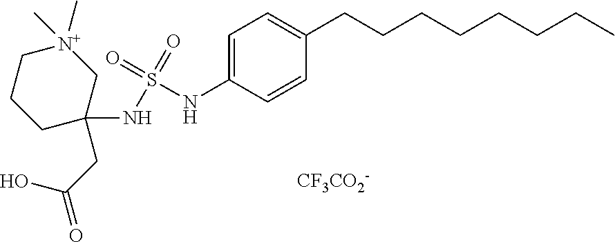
[CF3CO2-].S(NC1=CC=C(CCCCCCCC)C=C1)(=O)(=O)NC1(CC(=O)O)C[N+](C)(C)CCC1
